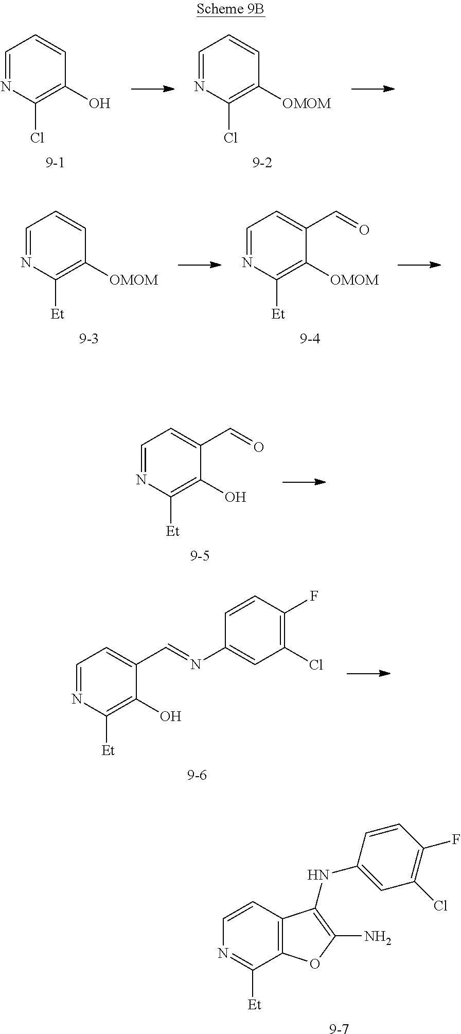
C12=C(C(NC3=CC(Cl)=C(F)C=C3)=C(N)O1)C=CN=C2[Et].[9-7].[9-5].C1([Et])=C(O)C(C=O)=CC=N1.[9-4].C1([Et])=C([OMOM])C(C=O)=CC=N1.[9-3].C1([Et])=C([OMOM])C=CC=N1.[9-2].C1(Cl)=C([OMOM])C=CC=N1.[9-1].C1(Cl)=C(O)C=CC=N1.[9-6].C1([Et])=C(O)C(C=NC2=CC(Cl)=C(F)C=C2)=CC=N1
